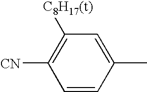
C1=CC(C)=CC([C8H17(t)])=C1[CN]
